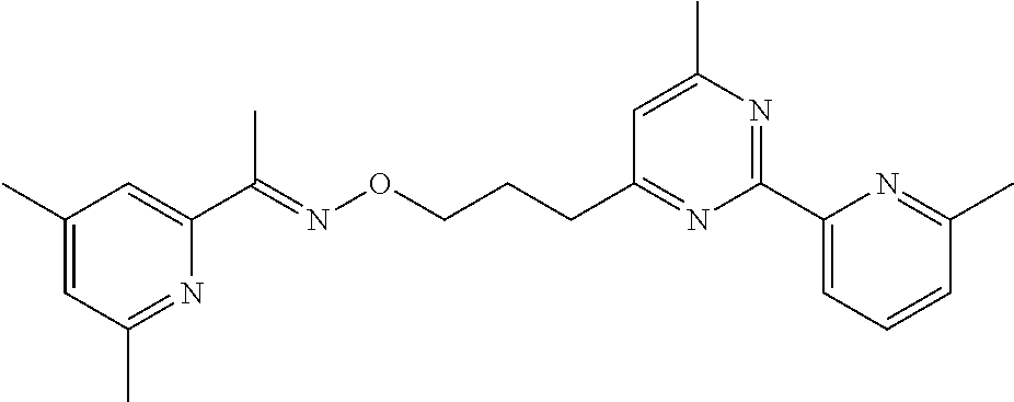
C1(C)=CC(C)=NC(C(=NOCCCC2=NC(C3=CC=CC(C)=N3)=NC(C)=C2)C)=C1
